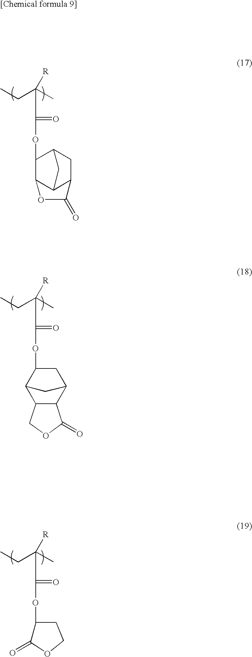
C1(OC(=O)C(CC)(C)[R])C2C3C(CC1C3)C(=O)O2.C(=O)(C(CC)(C)[R])OC1CC2C3C(C1C2)COC3=O.C(=O)(C(CC)(C)[R])OC1CCOC1=O
